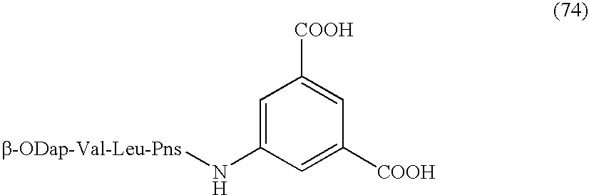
C1=C([COOH])C=C([COOH])C=C1N[b-ODap-Val-Leu-Pns]
